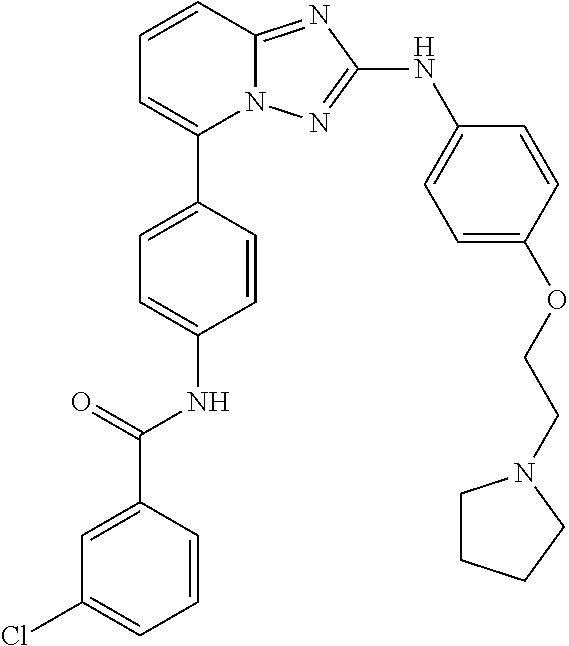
C1=CC2=NC(NC3=CC=C(OCCN4CCCC4)C=C3)=NN2C(C2=CC=C(NC(=O)C3=CC(Cl)=CC=C3)C=C2)=C1
